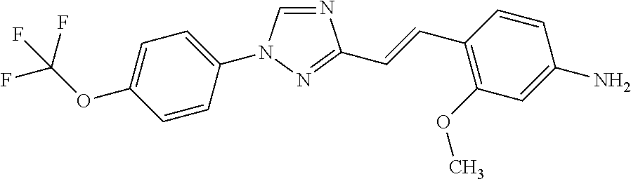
N1=CN(C2=CC=C(OC(F)(F)F)C=C2)N=C1C=CC1=C(OC)C=C(N)C=C1
